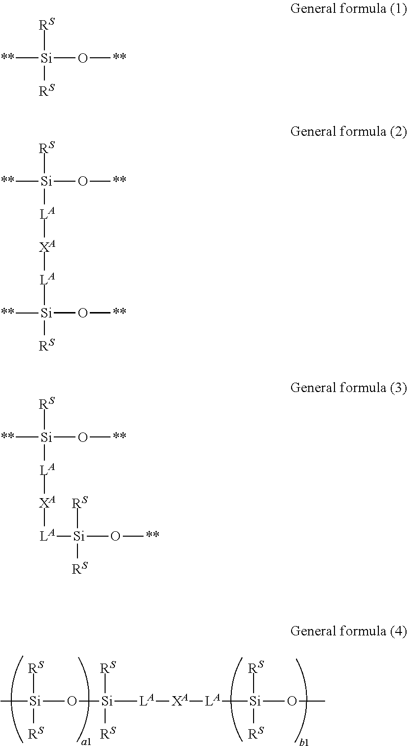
C[Si](O[Si]([LA][XA][LA][Si]([RS])([RS])OC)([RS])[RS])([RS])[RS].[**][Si](O[**])([RS])[RS].[**][Si](O[**])([RS])[LA][XA][LA][Si](O[**])([**])[RS].[**][Si](O[**])([RS])[LA][XA][LA][Si](O[**])([RS])[RS]
